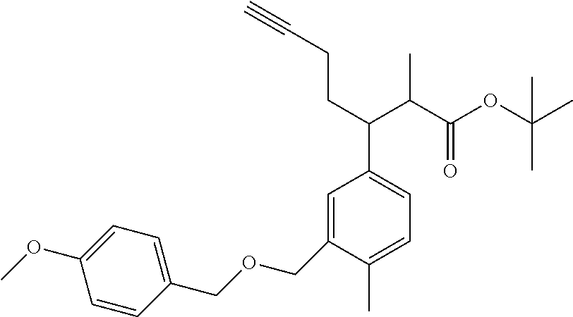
C(CC(C1=CC=C(C)C(COCC2=CC=C(OC)C=C2)=C1)C(C(OC(C)(C)C)=O)C)C#C
